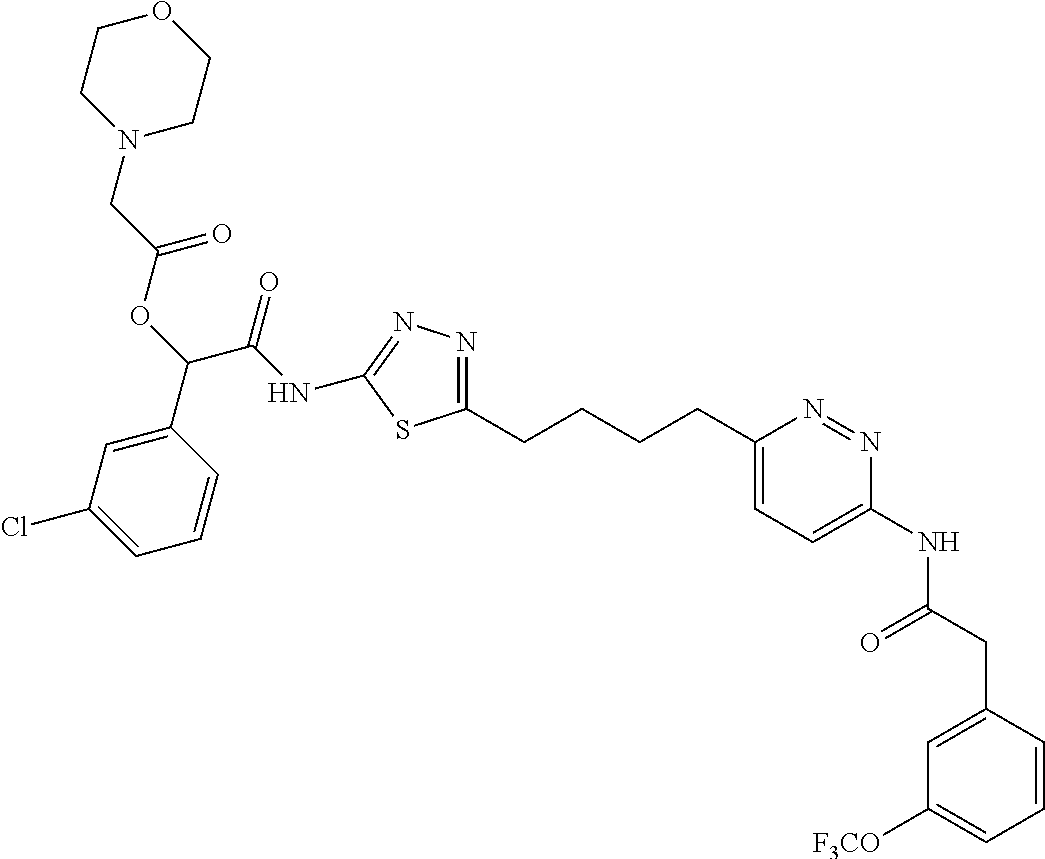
C1(CCCCC2=CC=C(NC(CC3=CC([F3CO])=CC=C3)=O)N=N2)=NN=C(NC(C(OC(CN2CCOCC2)=O)C2=CC(Cl)=CC=C2)=O)S1
